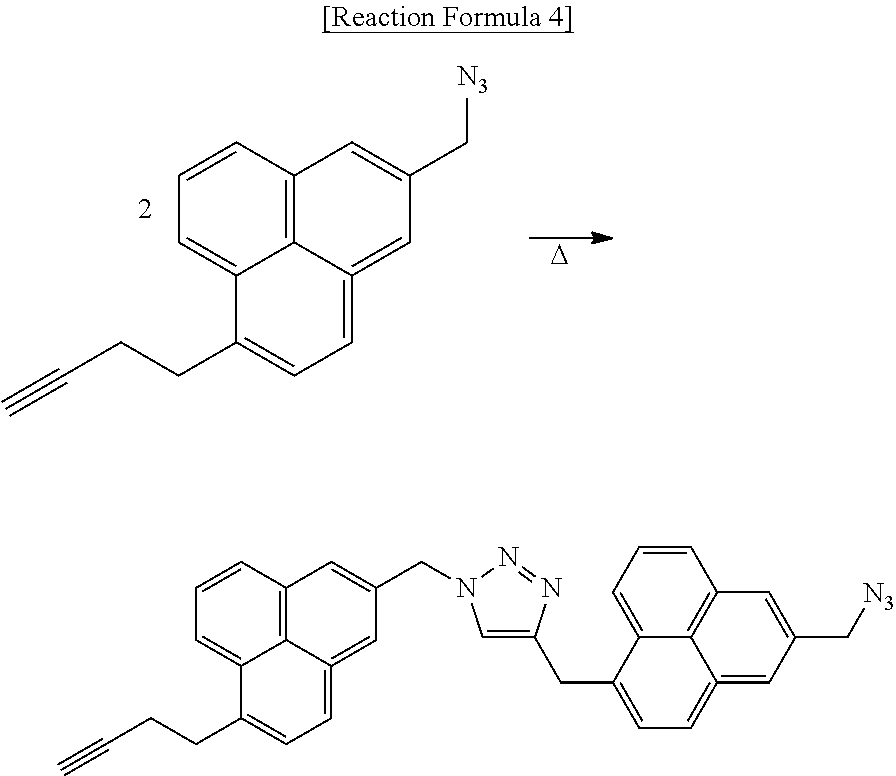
C1=CC=C2C3=C1C=C(CN1C=C(CC4=CC=C5=CC(C[N3])=CC6=C5C4=CC=C6)N=N1)C=C3=CC=C2CCC#C.C1=CC=C2C3=C1C=C(C[N3])C=C3=CC=C2CCC#C.[D]
